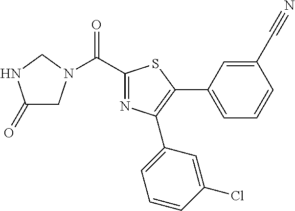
C1(=O)CN(C(C2=NC(C3=CC=CC(Cl)=C3)=C(C3=CC=CC(C#N)=C3)S2)=O)CN1
